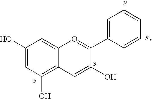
C1(O)=CC(O)=C2C(=C1)O=C(C1=CC=CC=C1)C(O)=C2
